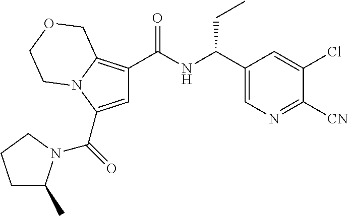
C(=O)(C1=CC(C(NC(C2=CN=C([CN])C(Cl)=C2)CC)=O)=C2N1CCOC2)N1C(C)CCC1
